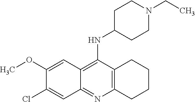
C12=C(C(NC3CCN(CC)CC3)=C3C(=N1)C=C(Cl)C(OC)=C3)CCCC2
